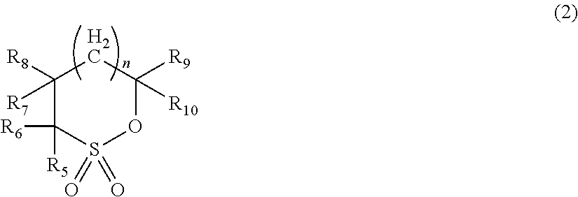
C1([R8])([R7])C([R6])([R5])S(=O)(=O)OC([R9])([R10])C1
